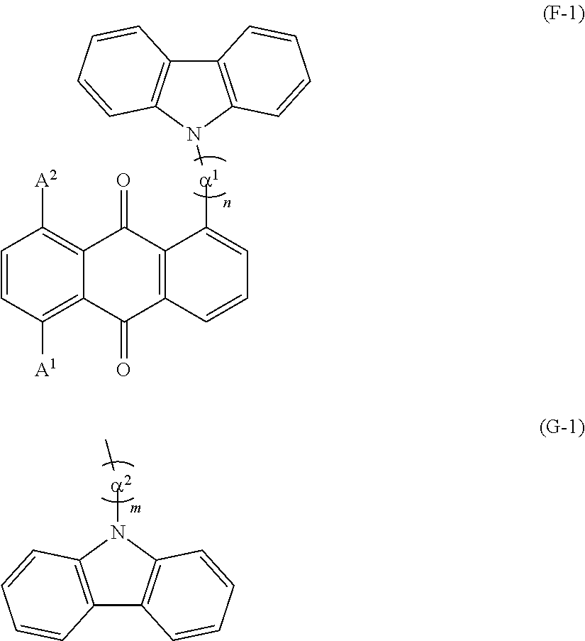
C12=C(N([a2]C)C3=C1C=CC=C3)C=CC=C2.C1([a1]N2C3=C(C4=C2C=CC=C4)C=CC=C3)=CC=CC2=C1C(=O)C1=C([A2])C=CC([A1])=C1C2=O
